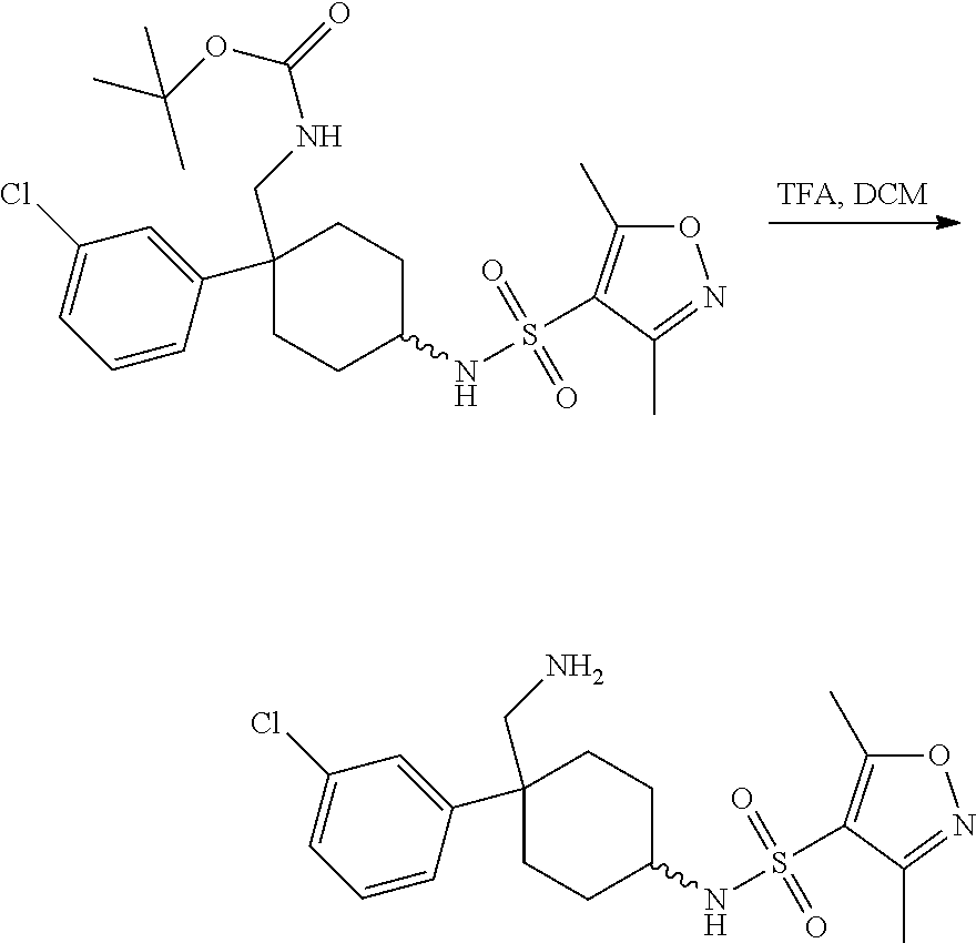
C1=CC(C2(CN)CCC(NS(C3=C(C)ON=C3C)(=O)=O)CC2)=CC(Cl)=C1.C1=CC(C2(CNC(=O)OC(C)(C)C)CCC(NS(C3=C(C)ON=C3C)(=O)=O)CC2)=CC(Cl)=C1
